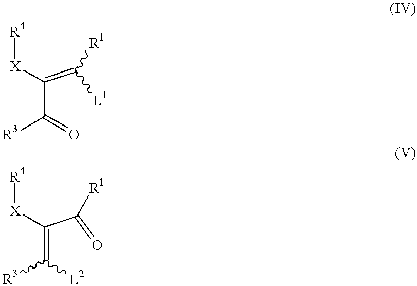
C(C([R3])=O)([X][R4])=C([L1])[R1].C(=C([R3])[L2])([X][R4])C(=O)[R1]
